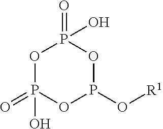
O1P(O)(=O)OP(O[R1])OP1(=O)O
